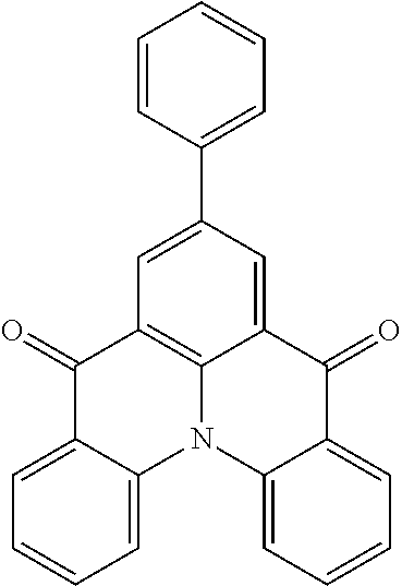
C1(=O)C2=CC=CC=C2N2C3=C1C=C(C1=CC=CC=C1)C=C3C(=O)C1=CC=CC=C21
